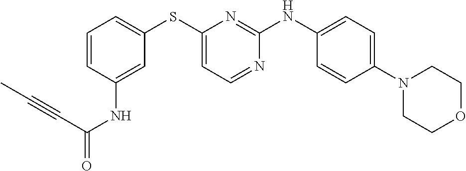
C1=CC(NC(C#CC)=O)=CC(SC2=CC=NC(NC3=CC=C(N4CCOCC4)C=C3)=N2)=C1
